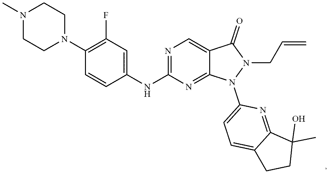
C1(N2CCN(C)CC2)=C(F)C=C(NC2=NC=C3C(=N2)N(C2=CC=C4C(=N2)C(C)(O)CC4)N(CC=C)C3=O)C=C1
